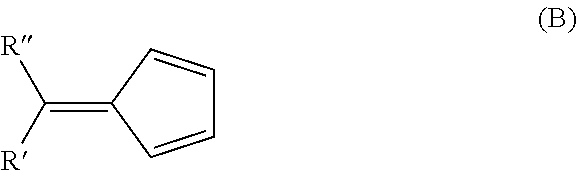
C1(=C([R])[R])C=CC=C1
